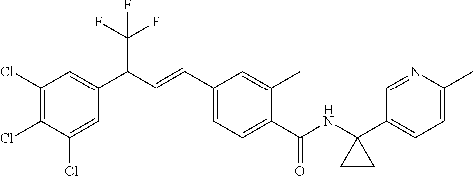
C1(Cl)=CC(C(C=CC2=CC=C(C(NC3(C4=CC=C(C)N=C4)CC3)=O)C(C)=C2)C(F)(F)F)=CC(Cl)=C1Cl
